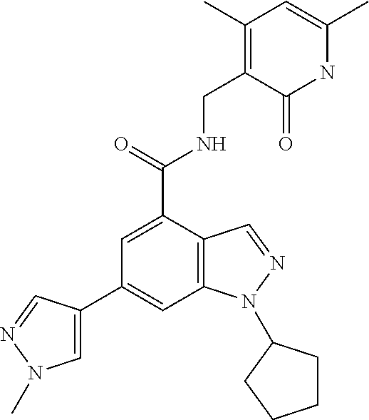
C1(C2=CN(C)N=C2)=CC2=C(C(C(=O)NCC3=C(C)C=C(C)NC3=O)=C1)C=NN2C1CCCC1
